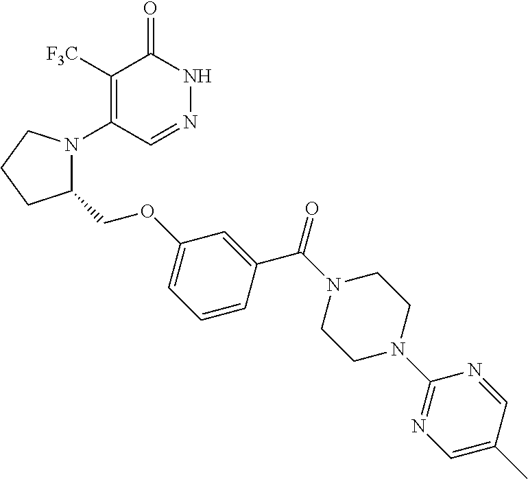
C1([F3C])=C(N2C(COC3=CC=CC(C(N4CCN(C5=NC=C(C)C=N5)CC4)=O)=C3)CCC2)C=NNC1=O
